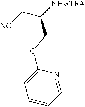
C1(OCC(C[NC])[NH2TFA])=CC=CC=N1
